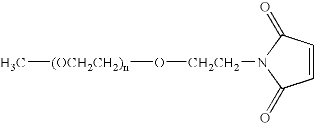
[CH2CH2](O[(OCH2CH2)n]C)N1C(=O)C=CC1=O
